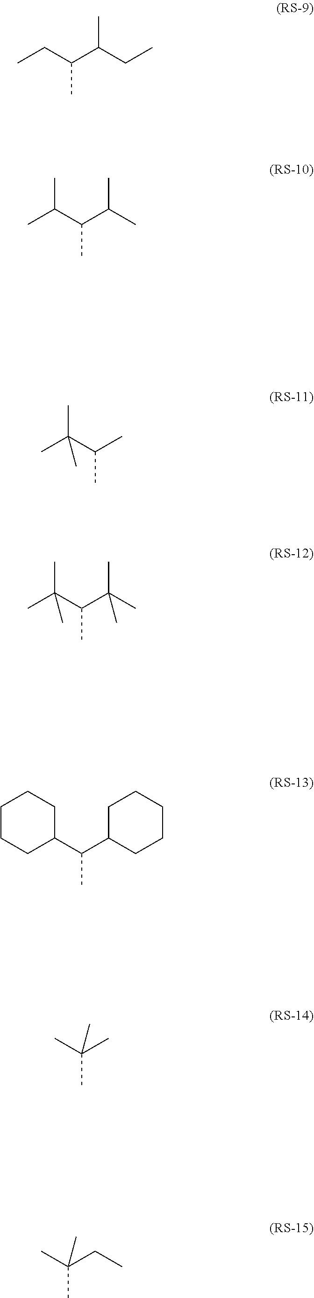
CCC(C(CC)C)C.CC(C(C(C)C)C)C.CC(C(C)C)(C)C.CC(C(C(C)(C)C)C)(C)C.C1CCC(C(C2CCCCC2)C)CC1.CC(C)(C)C.CC(CC)(C)C
